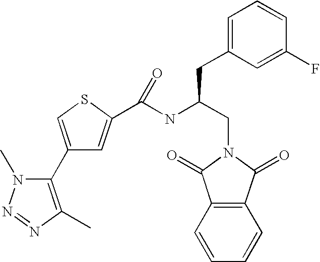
C1(C2=C(C)N=NN2C)=CSC(C(NC(CN2C(=O)C3=C(C2=O)C=CC=C3)CC2=CC=CC(F)=C2)=O)=C1
